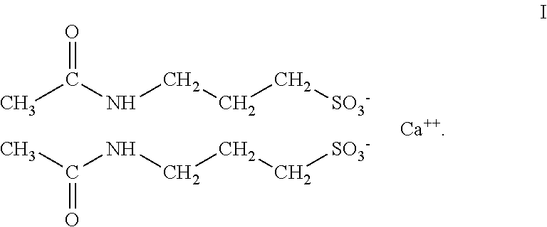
CC(NCCC[SO3-])=O.CC(NCCC[SO3-])=O.[Ca++]
